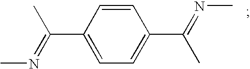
C1=CC(C(=NC)C)=CC=C1C(=NC)C
